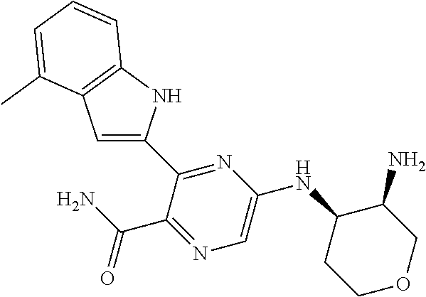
C1(C2=CC3=C(N2)C=CC=C3C)=NC(NC2C(N)COCC2)=CN=C1C(N)=O
